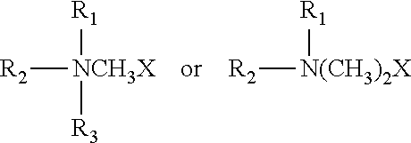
[R2][NCH3X]([R1])[R3].[R2][N(CH3)2X][R1]
